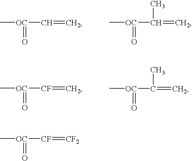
C[OC](C=C)=O.C[OC](C(=C)C)=O.C[OC]([CF]=C)=O.C[OC](C(=C)C)=O.C[OC]([CF]=[CF2])=O
